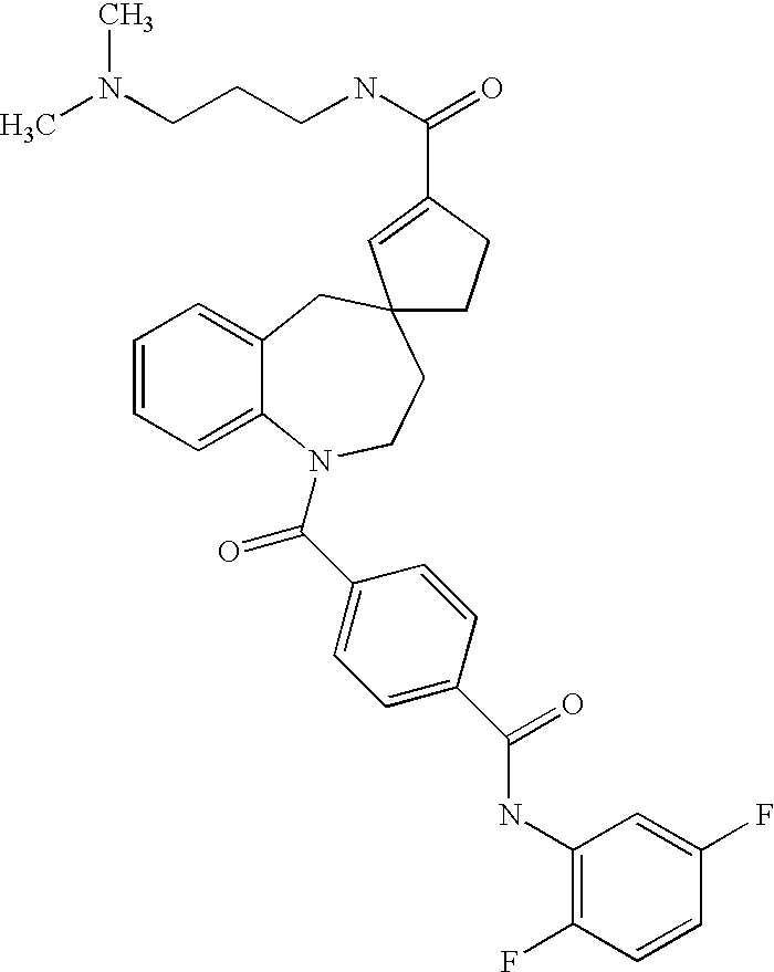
C1=CC=C2C(=C1)CC1(CCN2C(C2=CC=C(C(NC3=C(F)C=CC(F)=C3)=O)C=C2)=O)CCC(C(NCCCN(C)C)=O)=C1
